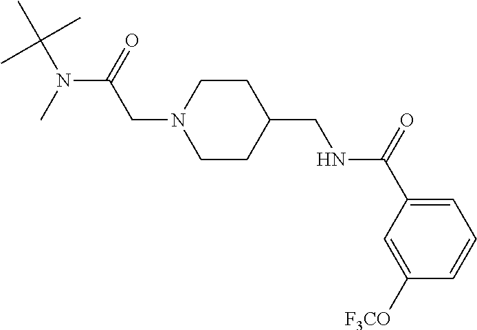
C(N1CCC(CNC(C2=CC=CC([F3CO])=C2)=O)CC1)C(N(C)C(C)(C)C)=O
